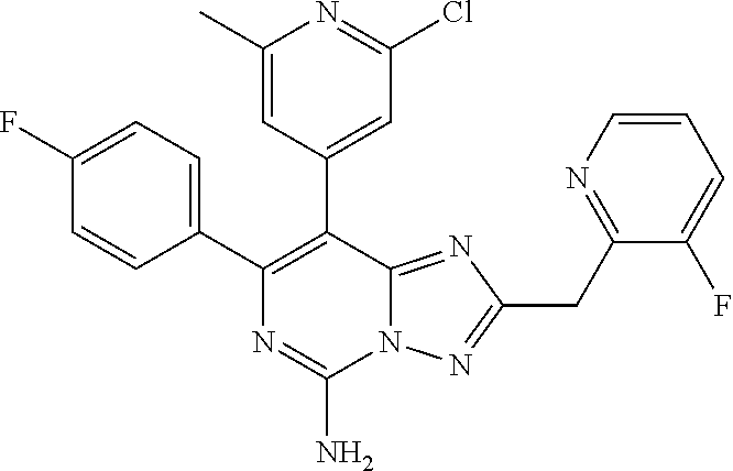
C1(C2=C(C3=CC(Cl)=NC(C)=C3)C3=NC(CC4=NC=CC=C4F)=NN3C(N)=N2)=CC=C(F)C=C1
